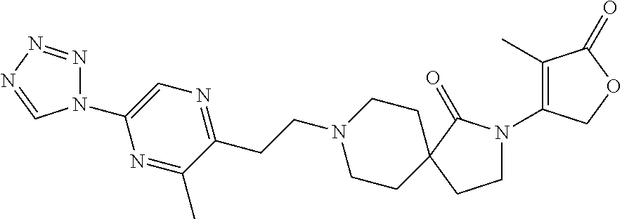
C1N(C2=C(C)C(=O)OC2)C(=O)C2(C1)CCN(CCC1=NC=C(N3N=NN=C3)N=C1C)CC2
